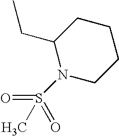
CCC1N(S(=O)(C)=O)CCCC1
